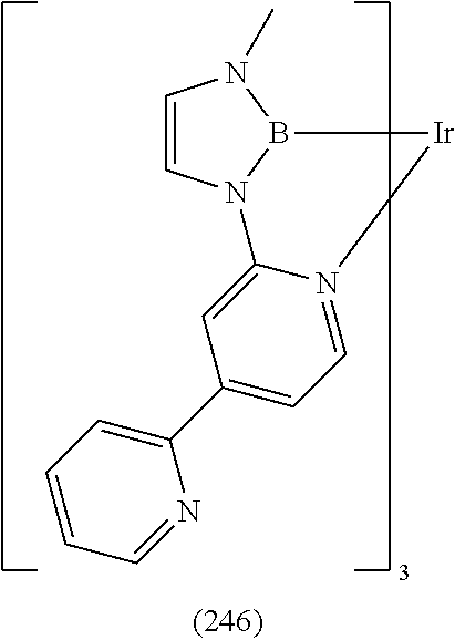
C1=CN2B(N1C)[Ir]N1=CC=C(C3=CC=CC=N3)C=C21
